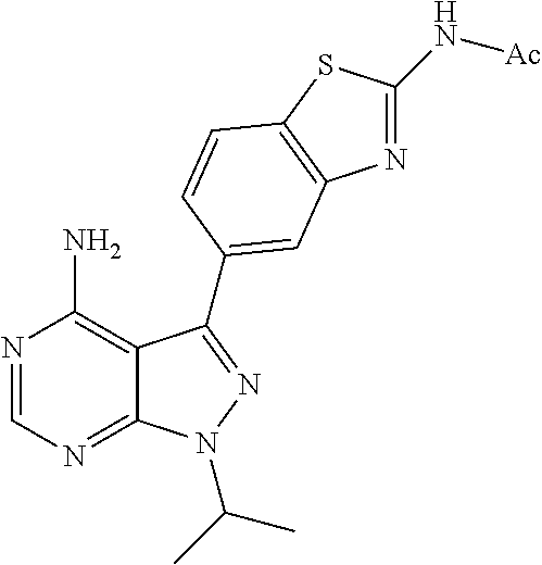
N1=CN=C2C(=C1N)C(C1=CC3=C(SC(N[Ac])=N3)C=C1)=NN2C(C)C
